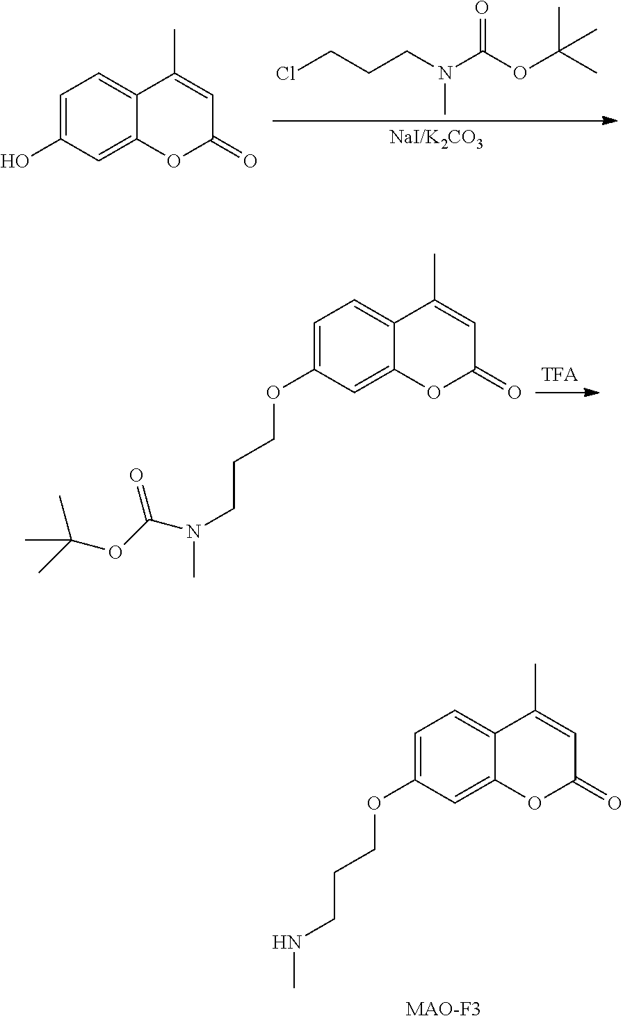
C1=C(O)C=C2C(=C1)C(C)=CC(=O)O2.ClCCCN(C(OC(C)(C)C)=O)C.C1=C(OCCCN(C(OC(C)(C)C)=O)C)C=C2C(=C1)C(C)=CC(=O)O2.C1=C(OCCCNC)C=C2C(=C1)C(C)=CC(=O)O2.[MAO-F3]
